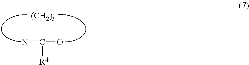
C(O)(=N)[R4]
